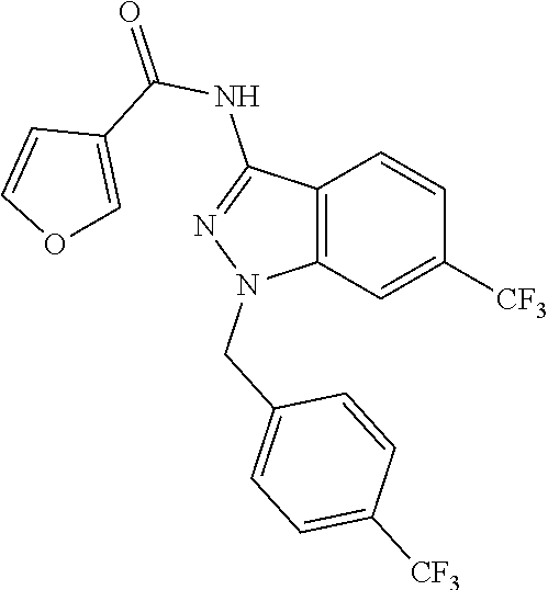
C12=C(C=C([CF3])C=C1)N(CC1=CC=C([CF3])C=C1)N=C2NC(=O)C1=COC=C1
